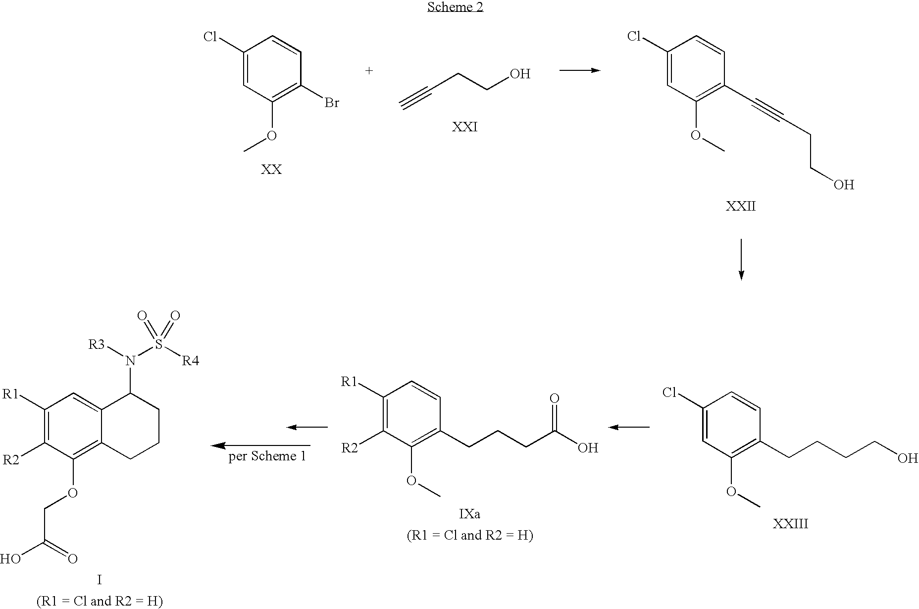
C1(Cl)=CC(OC)=C(C#CCCO)C=C1.C1(Cl)=CC(OC)=C(Br)C=C1.C#CCCO.C1([R1])=C([R2])C(OCC(O)=O)=C2C(=C1)C(N([R3])S([R4])(=O)=O)CCC2.I.C1([R1])=C([R2])C(OC)=C(CCCC(O)=O)C=C1.C1(Cl)=CC(OC)=C(CCCCO)C=C1
